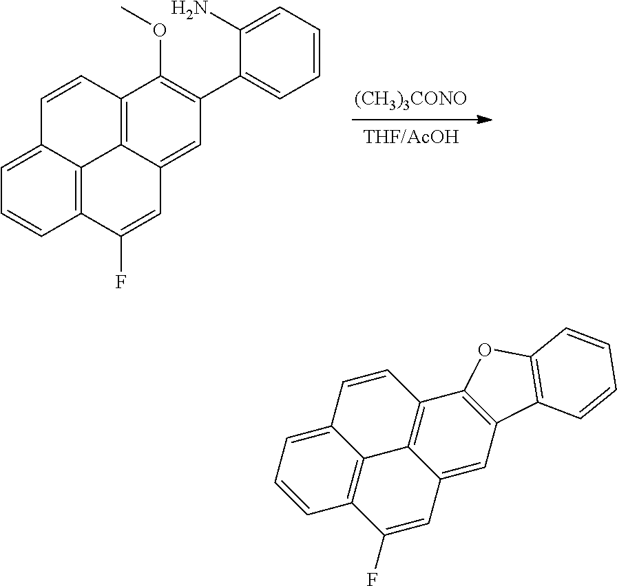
[(CH3)3CONO].C12=C3C(=CC(C4=CC=CC=C4N)=C1OC)C=C(F)C1=C3C(=CC=C1)C=C2.C12=CC3=C(C4=C1C1=C(C(F)=C2)C=CC=C1C=C4)OC1=C3C=CC=C1
